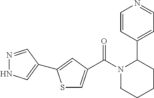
C(N1CCCCC1C1=CC=NC=C1)(=O)C1=CSC(C2=CNN=C2)=C1
